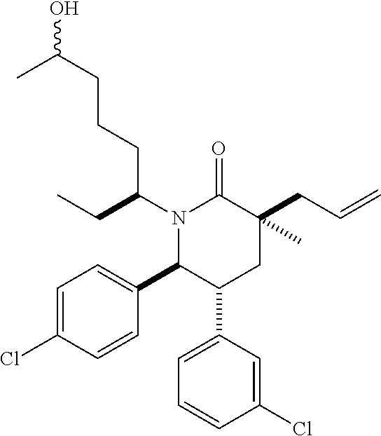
C1=C(Cl)C=CC(C2C(C3=CC=CC(Cl)=C3)CC(CC=C)(C)C(=O)N2C(CC)CCCC(O)C)=C1
